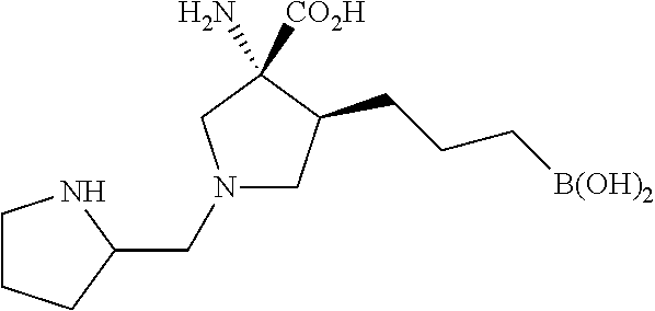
N1(CC2NCCC2)CC(CCC[B(OH)2])C(N)([CO2H])C1
